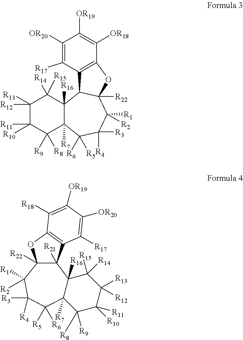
C1([R13])([R12])C([R11])([R10])C([R9])([R8])C2([R7])C([R16])(C1([R14])[R15])C1C([R22])(C([R1])([R2])C([R4])([R3])C2([R6])[R5])OC2=C1C([R17])=C([OR20])C([OR19])=C2[OR18].C12([R16])C([R7])(C([R8])([R9])C([R10])([R11])C([R12])([R13])C1([R14])[R15])C([R5])([R6])C([R4])([R3])C([R1])([R2])C1([R22])C2([R21])C2=C(O1)C([R18])=C([OR19])C([OR20])=C2[R17]
